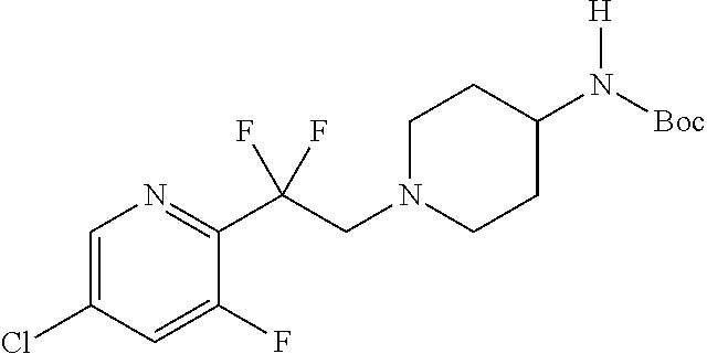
C1=C(Cl)C=C(F)C(C(CN2CCC(N([Boc])[H])CC2)(F)F)=N1
